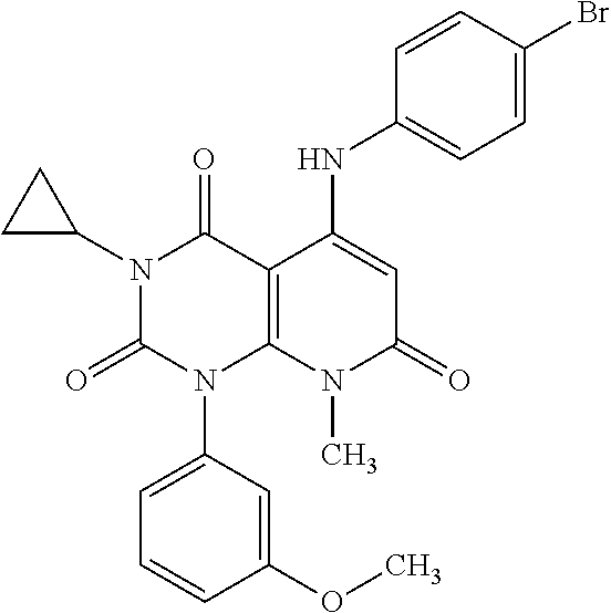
C1(OC)=CC(N2C3=C(C(=O)N(C4CC4)C2=O)C(NC2=CC=C(Br)C=C2)=CC(=O)N3C)=CC=C1
